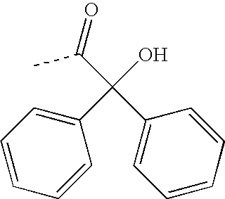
C1=CC=CC(C(C2=CC=CC=C2)(O)C(=O)C)=C1
